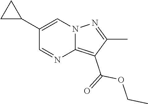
C1(C2CC2)=CN2C(=C(C(=O)OCC)C(C)=N2)N=C1
